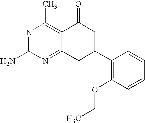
C12=NC(N)=NC(C)=C1C(=O)CC(C1=C(OCC)C=CC=C1)C2
